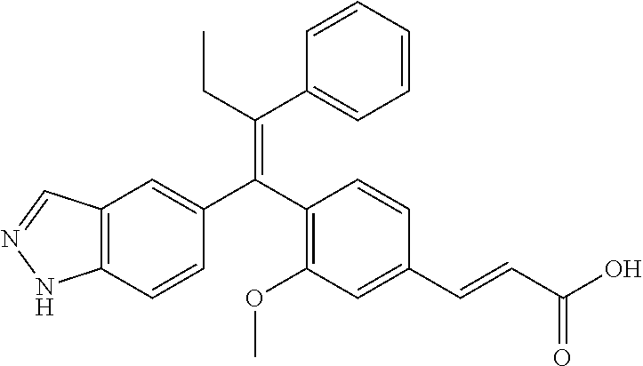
C12=C(C=CC(C(C3=C(OC)C=C(C=CC(O)=O)C=C3)=C(CC)C3=CC=CC=C3)=C1)NN=C2
